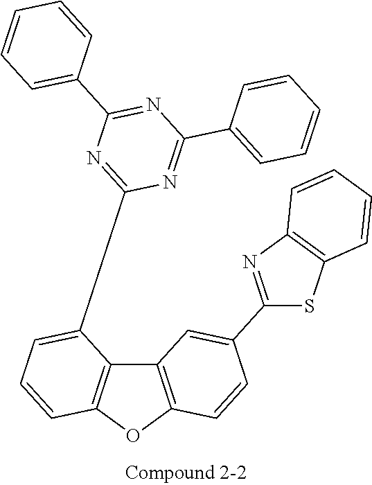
S1C2=C(N=C1C1=CC3=C(OC4=C3C(C3=NC(C5=CC=CC=C5)=NC(C5=CC=CC=C5)=N3)=CC=C4)C=C1)C=CC=C2
